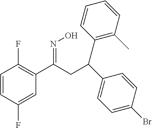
C1=CC(F)=CC(C(CC(C2=CC=C(Br)C=C2)C2=C(C)C=CC=C2)=NO)=C1F
